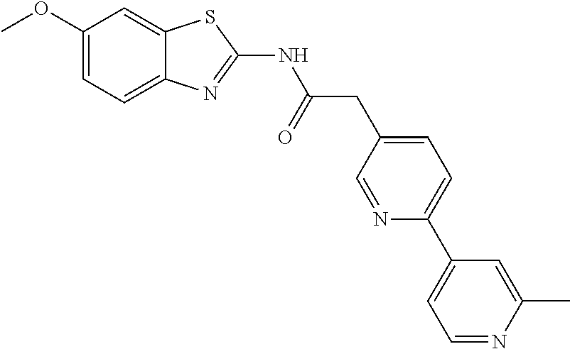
C1(OC)=CC=C2C(=C1)SC(NC(CC1=CC=C(C3=CC=NC(C)=C3)N=C1)=O)=N2
